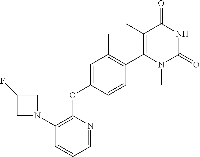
C1(C)=C(C2=C(C)C=C(OC3=C(N4CC(F)C4)C=CC=N3)C=C2)N(C)C(=O)NC1=O
